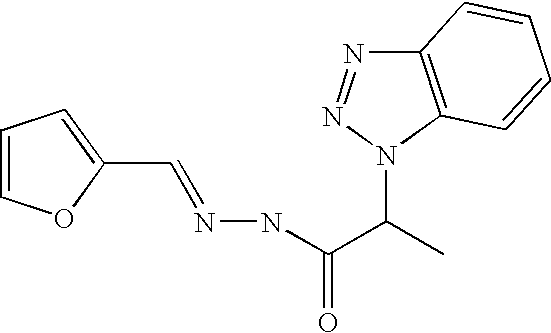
C1=COC(C=NNC(C(C)N2C3=C(N=N2)C=CC=C3)=O)=C1
